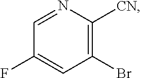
C1=NC([CN])=C(Br)C=C1F
